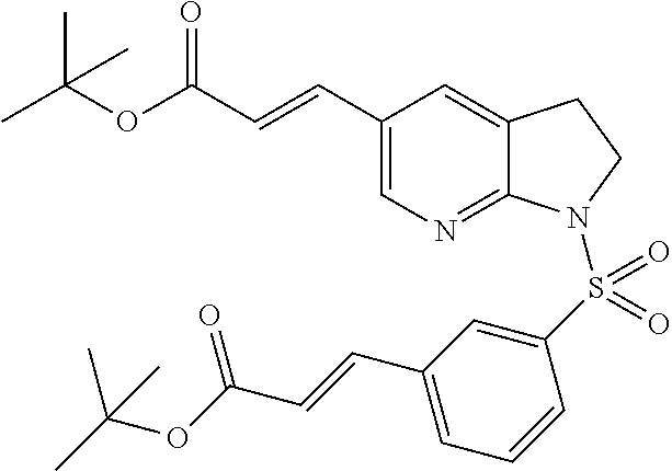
C(OC(C=CC1=CN=C2C(=C1)CCN2S(C1=CC(C=CC(OC(C)(C)C)=O)=CC=C1)(=O)=O)=O)(C)(C)C
